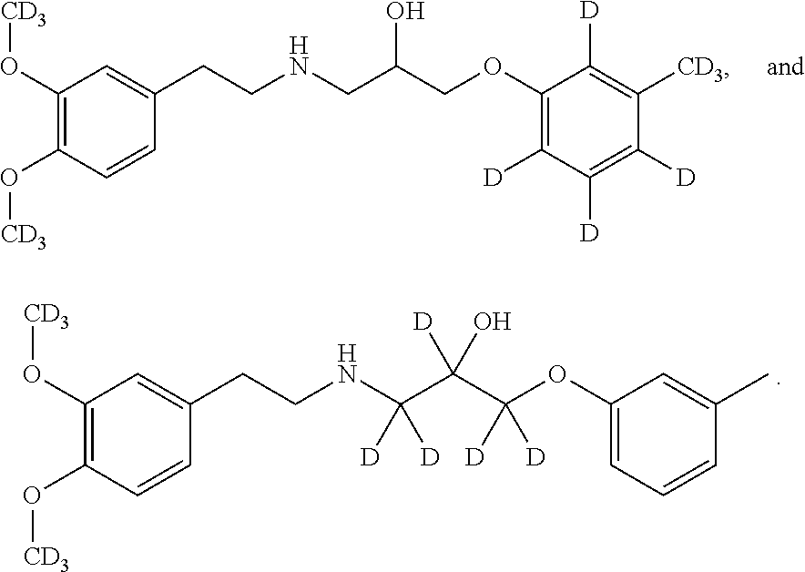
C1(O[CD3])=C(O[CD3])C=CC(CCNCC(COC2=C([D])C([D])=C([D])C([CD3])=C2[D])O)=C1.C1(O[CD3])=C(O[CD3])C=CC(CCNC(C(C(OC2=CC=CC(C)=C2)([D])[D])(O)[D])([D])[D])=C1
